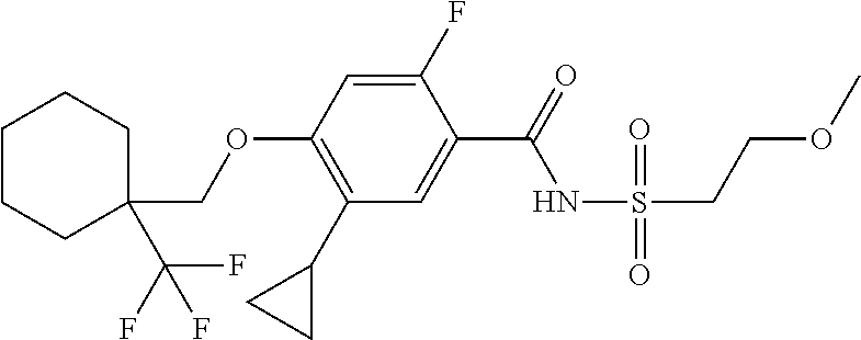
C1(C2CC2)=C(OCC2(C(F)(F)F)CCCCC2)C=C(F)C(C(=O)NS(=O)(=O)CCOC)=C1
